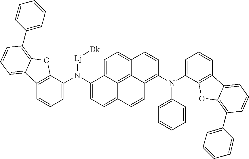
C12=C(C(N(C3=CC=C4C5=C6C(=CC=C35)C=CC(N(C3=CC=CC5=C3OC3=C(C7=CC=CC=C7)C=CC=C53)C3=CC=CC=C3)=C6C=C4)[Lj][Bk])=CC=C1)OC1=C(C3=CC=CC=C3)C=CC=C21
